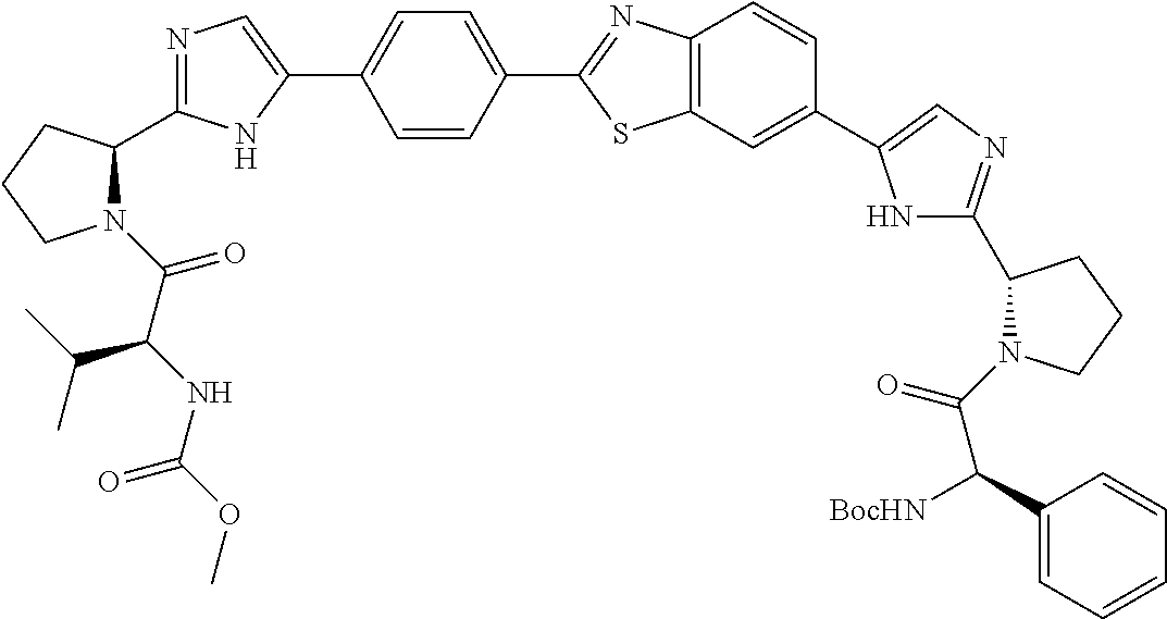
C(=O)(C(NC(OC)=O)C(C)C)N1C(C2=NC=C(C3=CC=C(C4=NC5=C(S4)C=C(C4=CN=C(C6N(C(C([BocHN])C7=CC=CC=C7)=O)CCC6)N4)C=C5)C=C3)N2)CCC1
